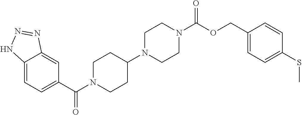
C12=CC=C(C(N3CCC(N4CCN(C(OCC5=CC=C(SC)C=C5)=O)CC4)CC3)=O)C=C1N=NN2
